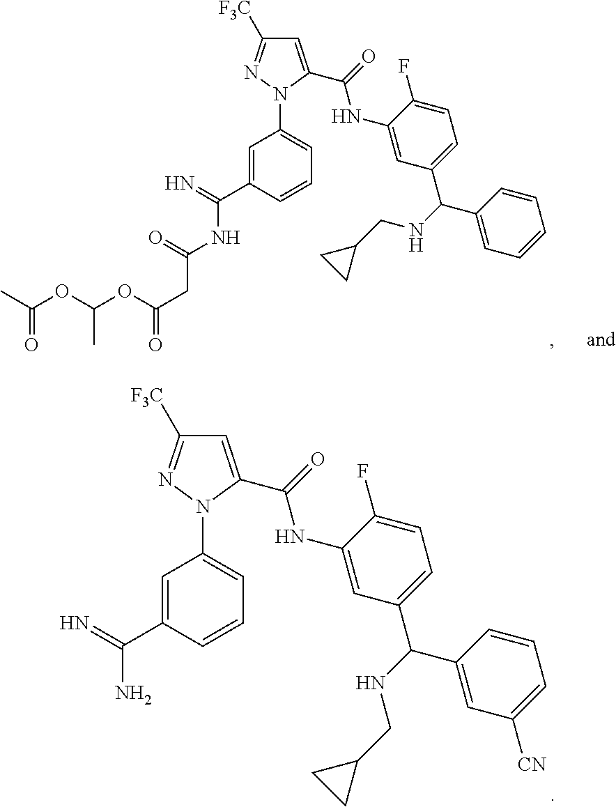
C1=C(C(=O)NC2=CC(C(C3=CC=CC=C3)NCC3CC3)=CC=C2F)N(C2=CC=CC(C(=N)NC(=O)CC(OC(OC(C)=O)C)=O)=C2)N=C1[F3C].C1=C(C(=O)NC2=CC(C(C3=CC([CN])=CC=C3)NCC3CC3)=CC=C2F)N(C2=CC=CC(C(=N)N)=C2)N=C1[F3C]
